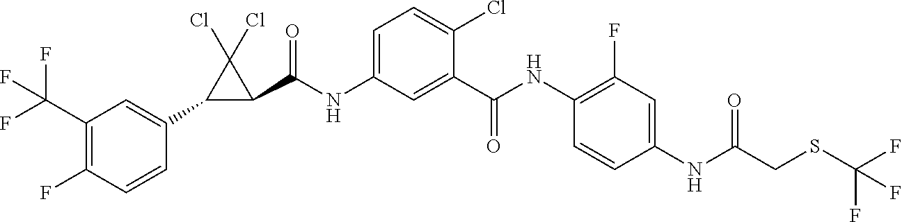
C1(C2=CC(C(F)(F)F)=C(F)C=C2)C(C(NC2=CC=C(Cl)C(C(NC3=C(F)C=C(NC(CSC(F)(F)F)=O)C=C3)=O)=C2)=O)C1(Cl)Cl
